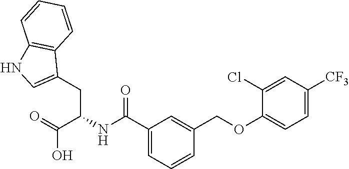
C1(C(NC(C(=O)O)CC2=CNC3=C2C=CC=C3)=O)=CC=CC(COC2=CC=C([CF3])C=C2Cl)=C1
